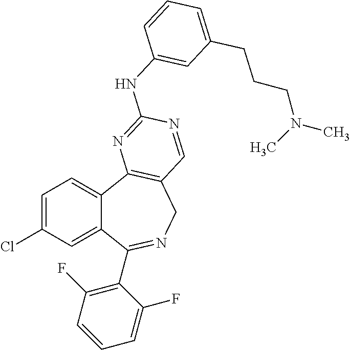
C1=C(Cl)C=C2C(=C1)C1=C(CN=C2C2=C(F)C=CC=C2F)C=NC(NC2=CC(CCCN(C)C)=CC=C2)=N1
